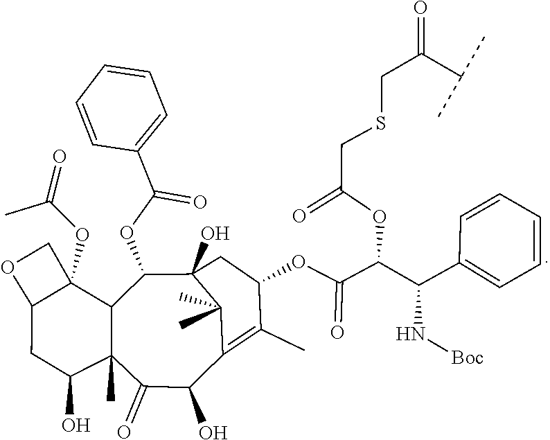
OC1C2(C)C(=O)C(O)C3=C(C)C(OC(C(OC(=O)CSCC(=O)C(C)C)C(N[Boc])C4=CC=CC=C4)=O)CC(O)(C3(C)C)C(OC(C3=CC=CC=C3)=O)C2C2(OC(C)=O)C(C1)OC2
